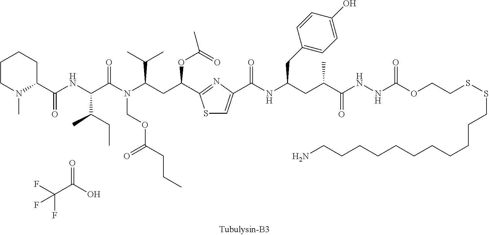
C1CN(C)C(C(NC(C(N(C(CC(OC(=O)C)C2=NC(C(=O)NC(CC3=CC=C(O)C=C3)CC(C)C(=O)NNC(OCCSSCCCCCCCCCCCN)=O)=CS2)C(C)C)COC(CCC)=O)=O)C(CC)C)=O)CC1.C(C(=O)O)(F)(F)F
